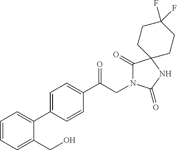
C1(C(CN2C(=O)C3(NC2=O)CCC(F)(F)CC3)=O)=CC=C(C2=CC=CC=C2CO)C=C1
